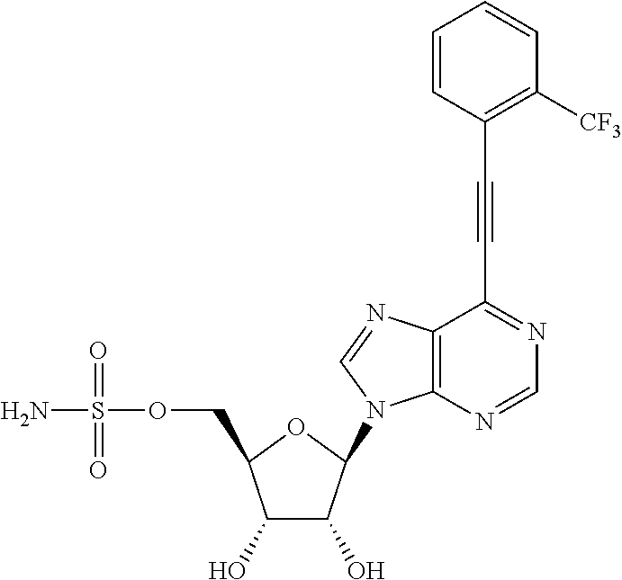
C1(O)C(O)C(N2C3=C(C(C#CC4=C([CF3])C=CC=C4)=NC=N3)N=C2)OC1COS(N)(=O)=O
